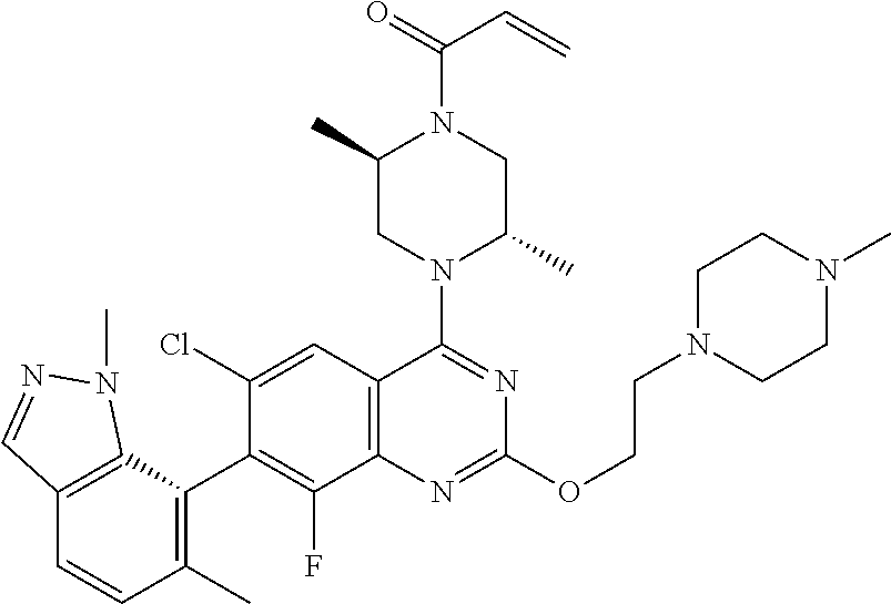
C12=C(C=C(Cl)C(C3=C(C)C=CC4=C3N(C)N=C4)=C1F)C(N1C(C)CN(C(=O)C=C)C(C)C1)=NC(OCCN1CCN(C)CC1)=N2
